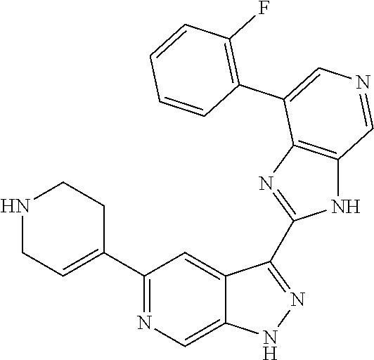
C1(C2=CCNCC2)=NC=C2C(=C1)C(C1=NC3=C(N1)C=NC=C3C1=C(F)C=CC=C1)=NN2
